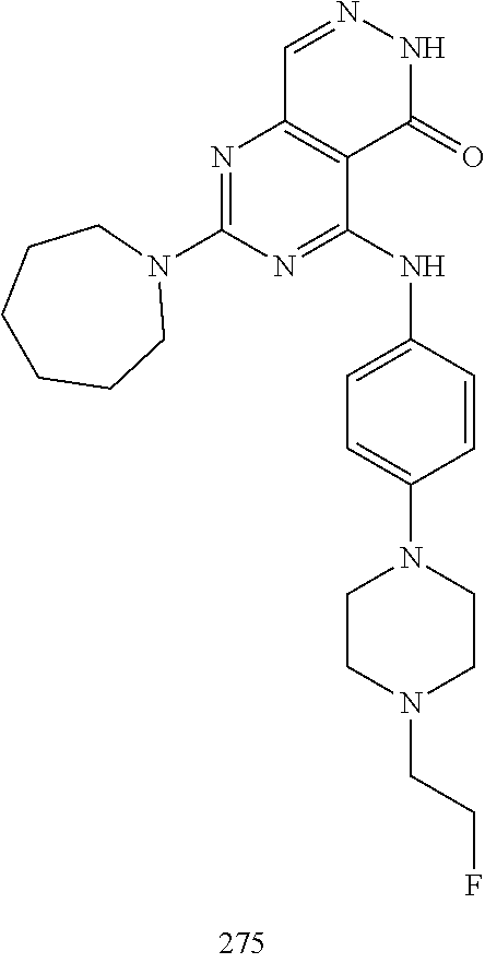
C1=NNC(=O)C2=C1N=C(N1CCCCCC1)N=C2NC1=CC=C(N2CCN(CCF)CC2)C=C1
